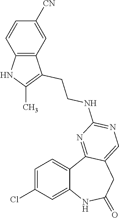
C12=CC(Cl)=CC=C1C1=NC(NCCC3=C(C)NC4=C3C=C([CN])C=C4)=NC=C1CC(=O)N2
